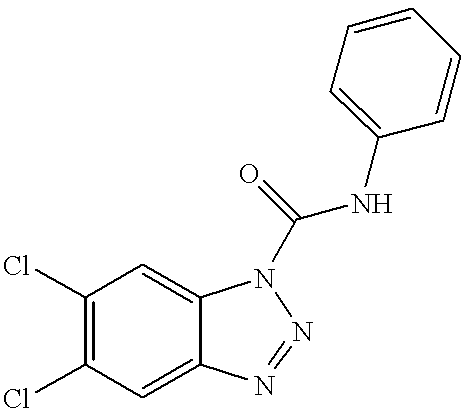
C1(Cl)=C(Cl)C=C2C(=C1)N(C(NC1=CC=CC=C1)=O)N=N2
